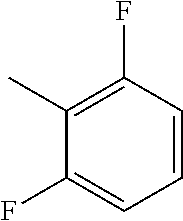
C1=CC(F)=C(C)C(F)=C1
